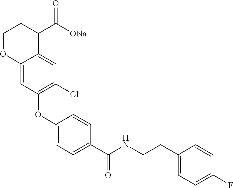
C1(OC2=C(Cl)C=C3C(=C2)OCCC3C([ONa])=O)=CC=C(C(NCCC2=CC=C(F)C=C2)=O)C=C1
